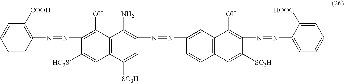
C1=CC=CC(N=NC2=C(O)C3=C(C=C2[HO3S])C([SO3H])=CC(N=NC2=CC4=C(C=C2)C=C([SO3H])C(N=NC2=CC=CC=C2[HOOC])=C4O)=C3N)=C1[COOH]
